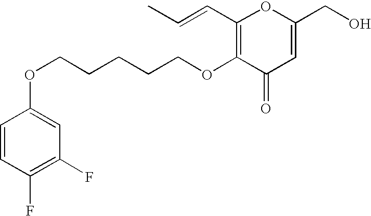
C1=CC(F)=C(F)C=C1OCCCCCOC1=C(C=CC)OC(CO)=CC1=O
